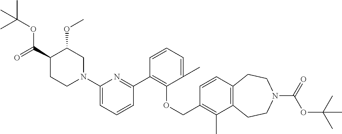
C1(C2=C(OCC3=C(C)C4=C(C=C3)CCN(C(=O)OC(C)(C)C)CC4)C(C)=CC=C2)=NC(N2CC(OC)C(C(=O)OC(C)(C)C)CC2)=CC=C1
